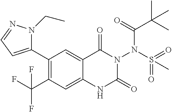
C1(C2=CC=NN2CC)=C(C(F)(F)F)C=C2C(=C1)C(=O)N(N(C(=O)C(C)(C)C)S(C)(=O)=O)C(=O)N2
